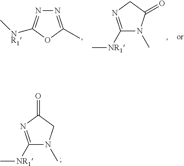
N1(C)C([NR1]C)=NC(=O)C1.N1(C)C([NR1]C)=NCC1=O.N1=C(C)OC([NR1]C)=N1
